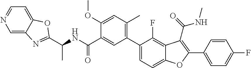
C1(C(NC(C2=NC3=CN=CC=C3O2)C)=O)=CC(C2=CC=C3C(=C2F)C(C(=O)NC)=C(C2=CC=C(F)C=C2)O3)=C(C)C=C1OC
